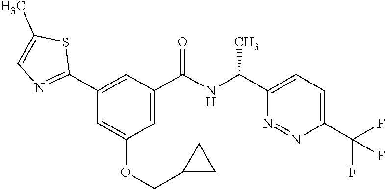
C1(C2=NC=C(C)S2)=CC(C(NC(C2=CC=C(C(F)(F)F)N=N2)C)=O)=CC(OCC2CC2)=C1
